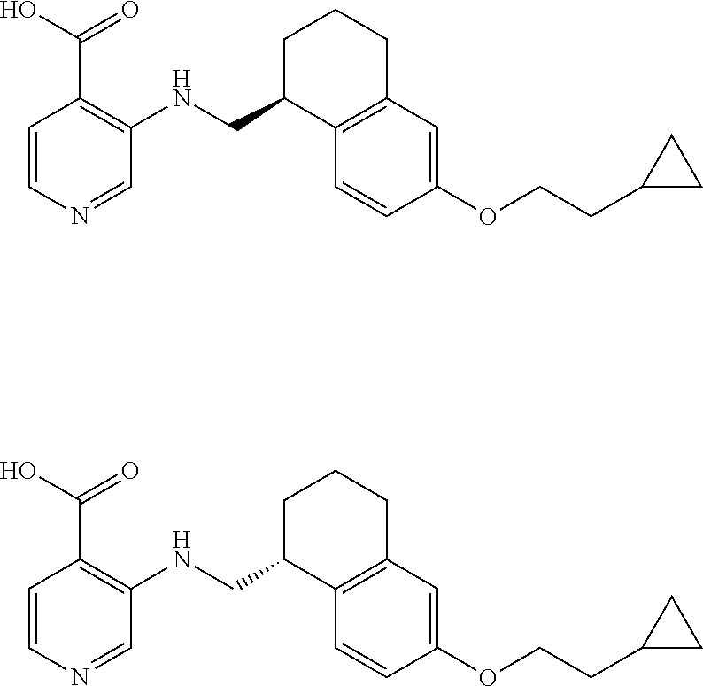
C1=CC2=C(C=C1OCCC1CC1)CCCC2CNC1=C(C(O)=O)C=CN=C1.C1=CC2=C(C=C1OCCC1CC1)CCCC2CNC1=C(C(O)=O)C=CN=C1
